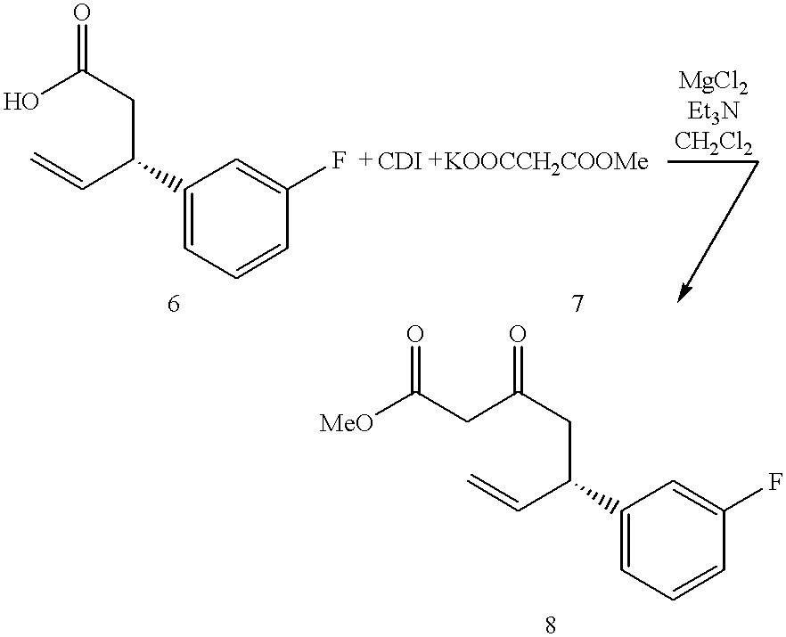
C=CC(CC(=O)O)C1=CC=CC(F)=C1.[MeO]C(=O)CC(=O)CC(C=C)C1=CC=CC(F)=C1
